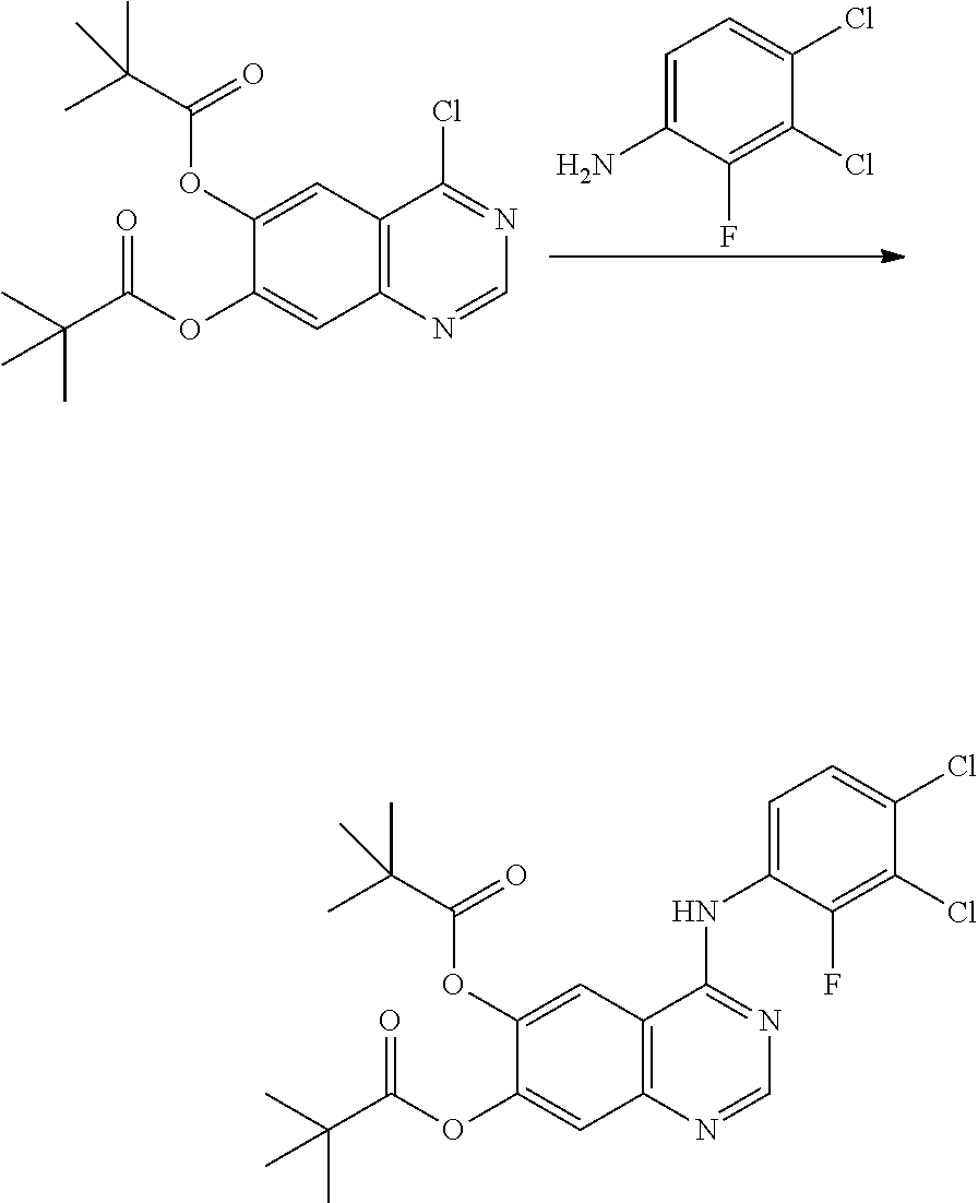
C1(OC(C(C)(C)C)=O)=CC2=C(C=C1OC(C(C)(C)C)=O)N=CN=C2Cl.NC1=CC=C(Cl)C(Cl)=C1F.C1(OC(C(C)(C)C)=O)=CC2=C(C=C1OC(C(C)(C)C)=O)N=CN=C2NC1=CC=C(Cl)C(Cl)=C1F
